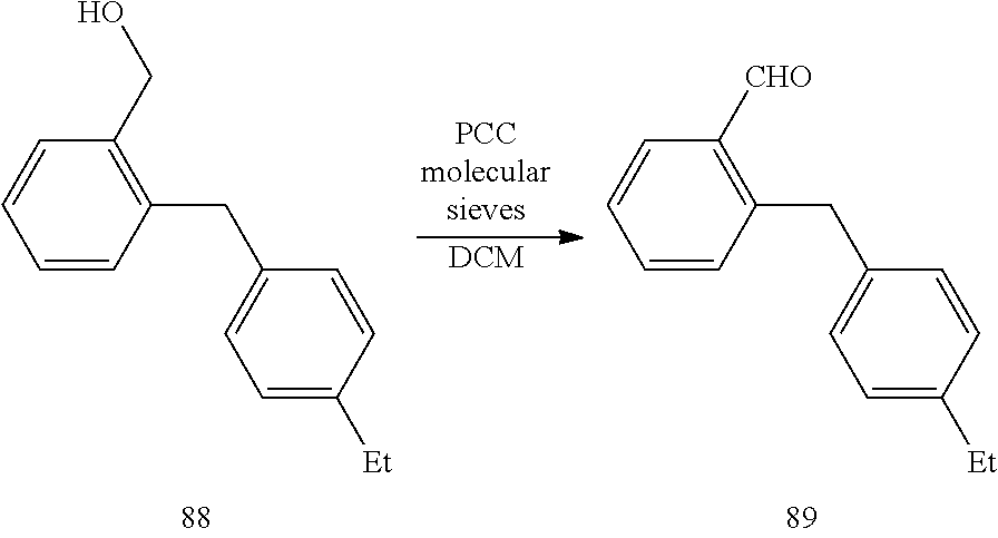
C1=CC(CC2=CC=C([Et])C=C2)=C(CO)C=C1.[DCM].C1=CC(CC2=CC=C([Et])C=C2)=C([CHO])C=C1
